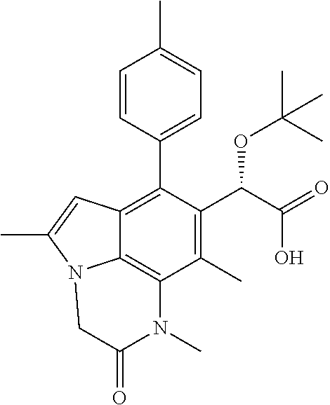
C1=CC(C2=C3C4=C(C(C)=C2C(C(O)=O)OC(C)(C)C)N(C)C(=O)CN4C(C)=C3)=CC=C1C
